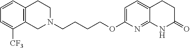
C1N(CCCCOC2=CC=C3C(=N2)NC(=O)CC3)CCC2=C1C([CF3])=CC=C2
